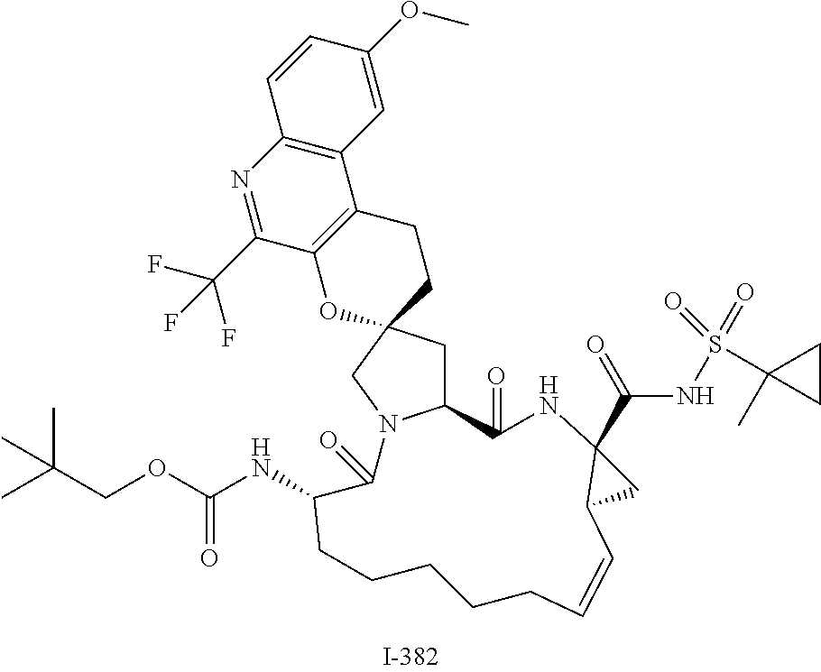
C12=C(N=C(C(F)(F)F)C3=C1CCC1(O3)CC3N(C1)C(=O)C(NC(OCC(C)(C)C)=O)CCCCCC=CC1C(C(=O)NS(C4(C)CC4)(=O)=O)(NC3=O)C1)C=CC(OC)=C2
